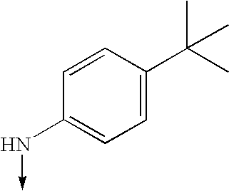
C1=CC(C(C)(C)C)=CC=C1N->C
